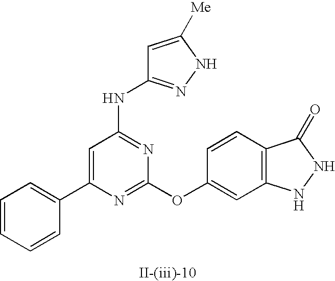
C1=C(C2=CC=CC=C2)N=C(OC2=CC3=C(C=C2)C(=O)NN3)N=C1NC1=NNC([Me])=C1
